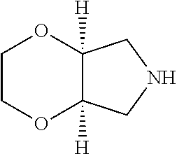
C12([H])C([H])(CNC1)OCCO2
